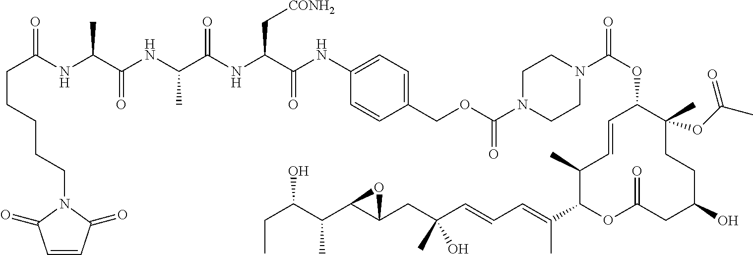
C1(C)C(C(=CC=CC(CC2C(C(C(CC)O)C)O2)(C)O)C)OC(=O)CC(O)CCC(C)(OC(C)=O)C(OC(=O)N2CCN(C(OCC3=CC=C(NC(C(NC(C(NC(C(NC(CCCCCN4C(=O)C=CC4=O)=O)C)=O)C)=O)C[CONH2])=O)C=C3)=O)CC2)C=C1
